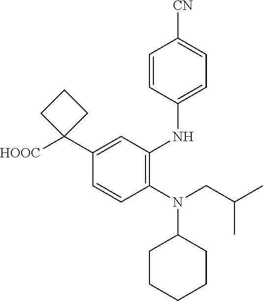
C1(N(CC(C)C)C2CCCCC2)=C(NC2=CC=C([CN])C=C2)C=C(C2([HOOC])CCC2)C=C1
